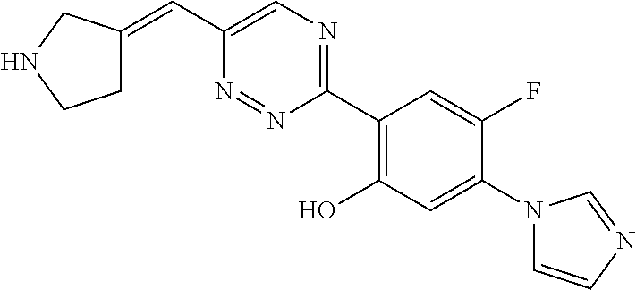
C(C1=CN=C(C2=C(O)C=C(N3C=CN=C3)C(F)=C2)N=N1)=C1CCNC1
